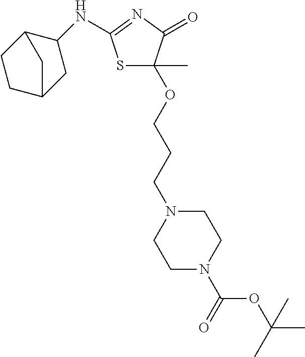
S1C(C)(OCCCN2CCN(C(=O)OC(C)(C)C)CC2)C(=O)N=C1NC1CC2CCC1C2
